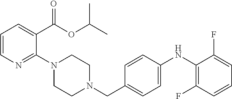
C1=C(C(OC(C)C)=O)C(N2CCN(CC3=CC=C(NC4=C(F)C=CC=C4F)C=C3)CC2)=NC=C1
